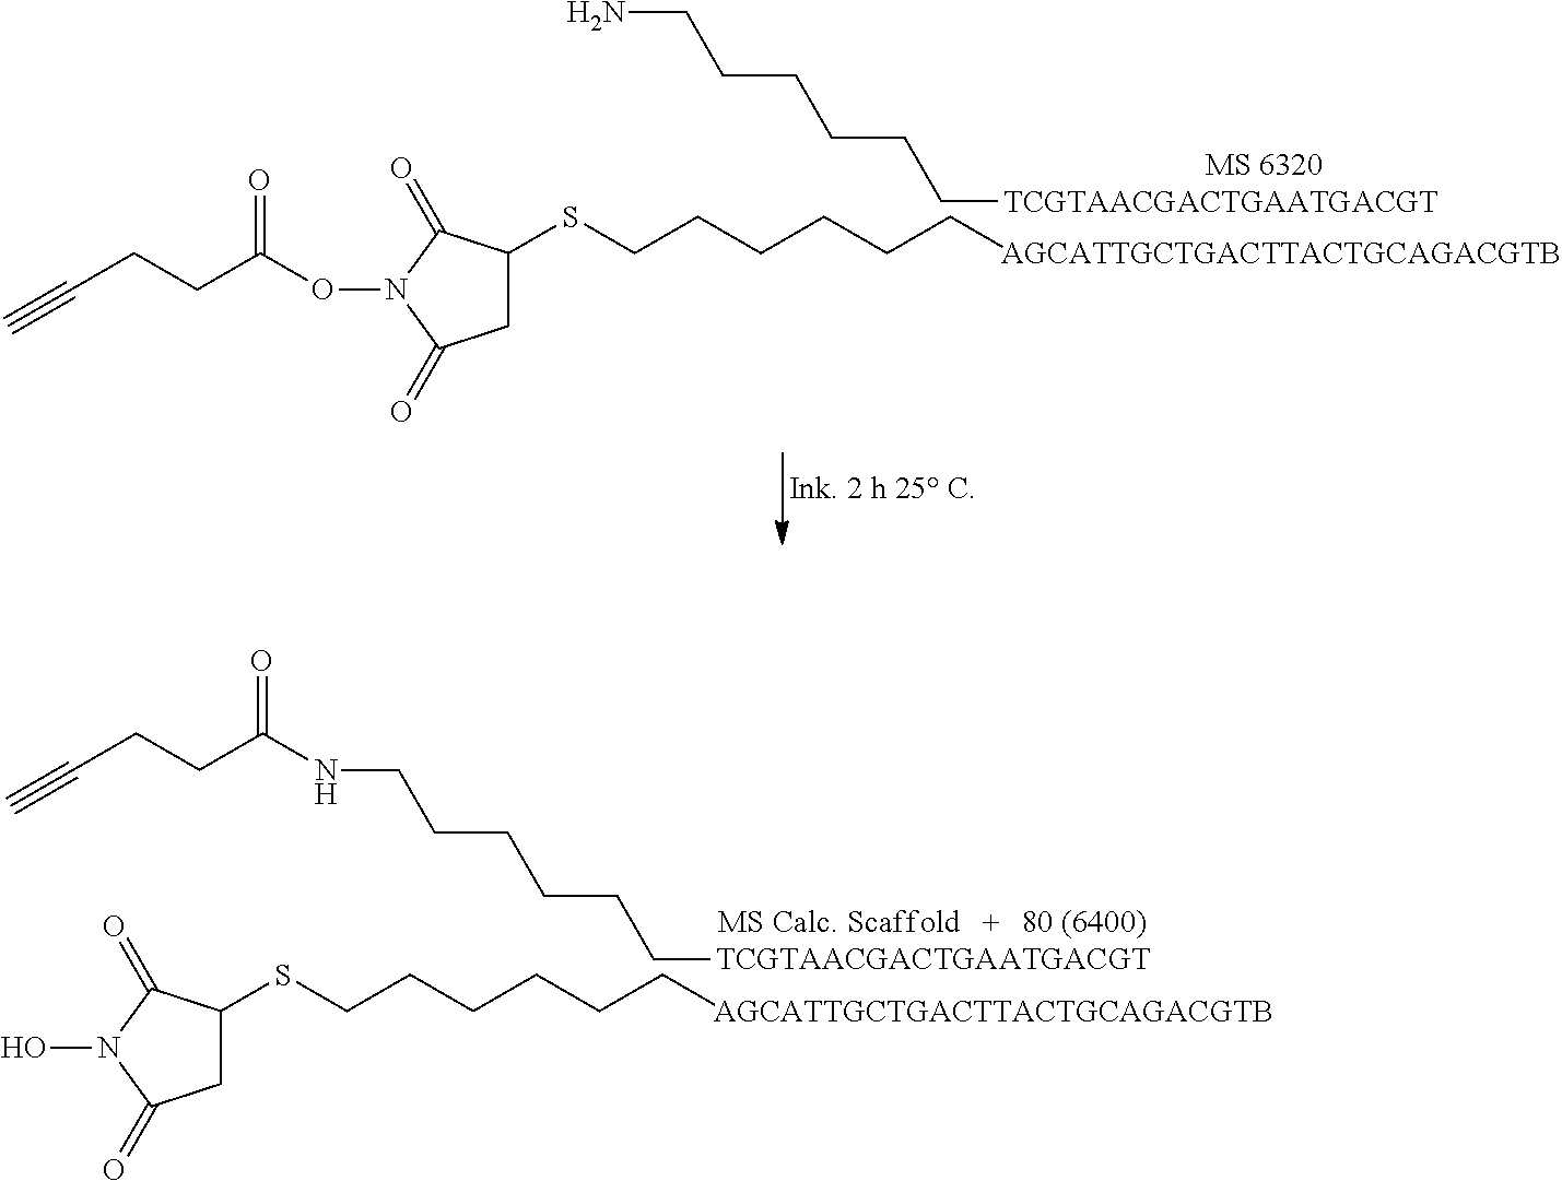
C#CCCC(ON1C(=O)CC(SCCCCCC[AGCATTGCTGACTTACTGCAGACGTB])C1=O)=O.NCCCCCC[TCGTAACGACTGAATGACGT].ON1C(=O)CC(SCCCCCC[AGCATTGCTGACTTACTGCAGACGTB])C1=O.C(CCC(NCCCCCC[TCGTAACGACTGAATGACGT])=O)#C
